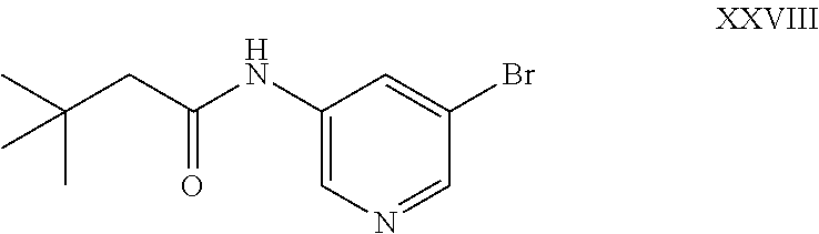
C1(Br)=CC(NC(CC(C)(C)C)=O)=CN=C1
